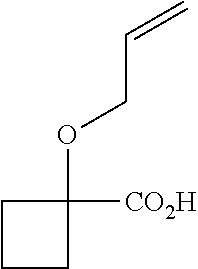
C1CCC1([CO2H])OCC=C
